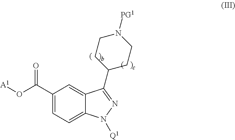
C1(C(O[A1])=O)=CC=C2C(=C1)C(C1CCN([PG1])CC1)=NN2[Q1]
